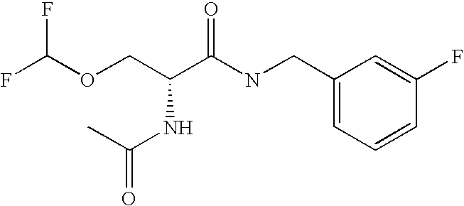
C1(CNC(C(COC(F)F)NC(C)=O)=O)=CC=CC(F)=C1
